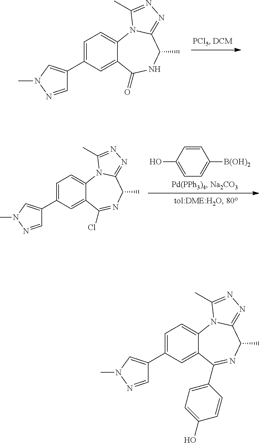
C12=CC=C(C3=CN(C)N=C3)C=C1C(=O)NC(C)C1=NN=C(C)N21.C1=CC(O)=CC=C1[B(OH)2].C12=CC=C(C3=CN(C)N=C3)C=C1C(Cl)=NC(C)C1=NN=C(C)N21.C12=CC=C(C3=CN(C)N=C3)C=C1C(C1=CC=C(O)C=C1)=NC(C)C1=NN=C(C)N21
